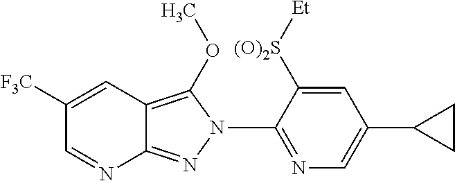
C1([F3C])=CC2=C(OC)N(C3=NC=C(C4CC4)C=C3[(O)2S][Et])N=C2N=C1
